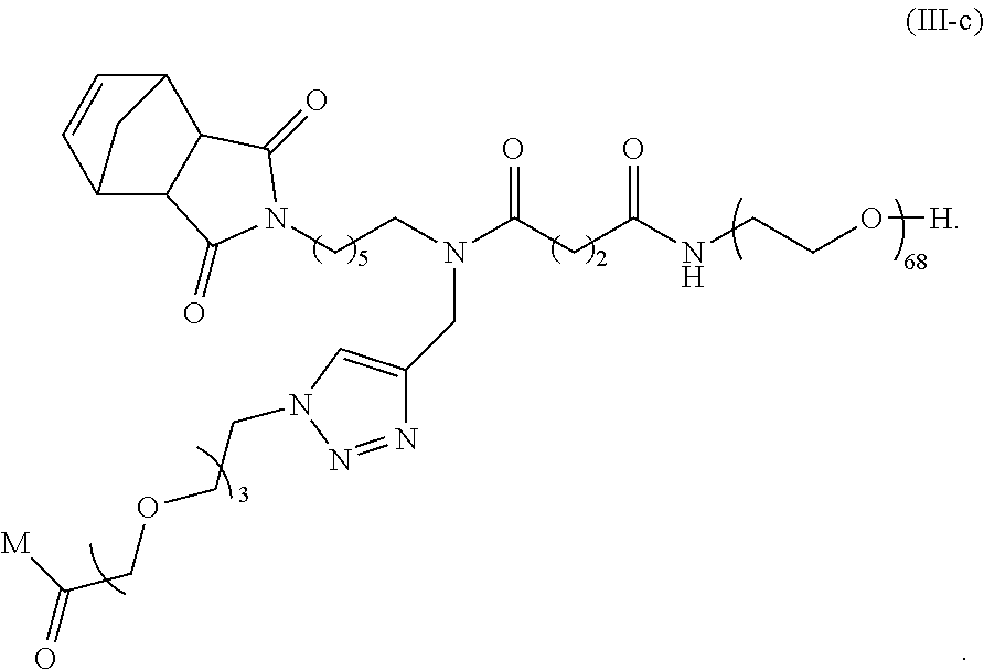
C12C3C(C(C=C1)C2)C(=O)N(CCN(C(CC(NCCO[H])=O)=O)CC1=CN(CCOCC(=O)[M])N=N1)C3=O
